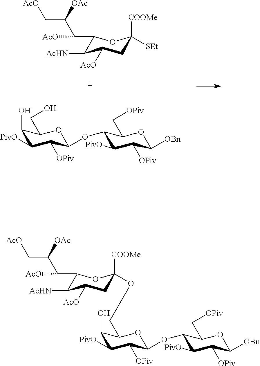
C1(C(C(C[AcO])[OAc])[AcO])C([AcHN])C([AcO])CC([COOMe])([SEt])O1.C1(O)C([PivO])C([OPiv])C(OC2C([PivO])C([OPiv])C([OBn])OC2C[OPiv])OC1CO.C1(C(C(C[AcO])[OAc])[AcO])C([AcHN])C([AcO])CC([COOMe])(OCC2C(O)C([PivO])C([OPiv])C(OC3C([PivO])C([OPiv])C([OBn])OC3C[OPiv])O2)O1
